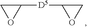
C1([D5]C2OC2)CO1
